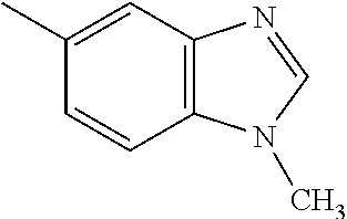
C1(C)=CC2=C(C=C1)N(C)C=N2
